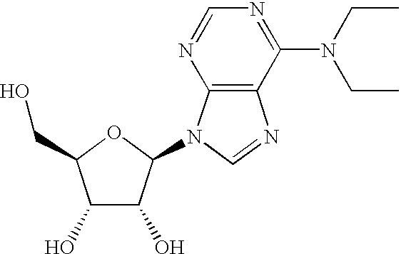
C1(O)C(O)C(N2C3=C(C(N(CC)CC)=NC=N3)N=C2)OC1CO
